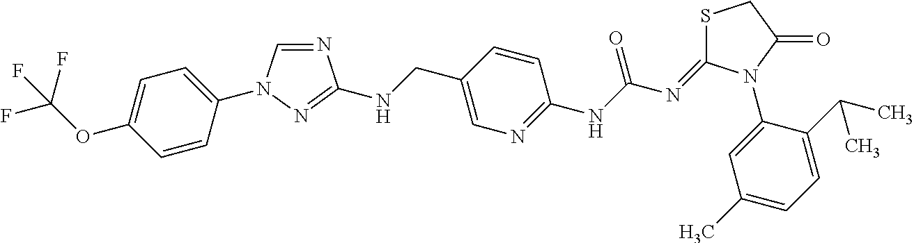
C1=CC(N2C=NC(NCC3=CN=C(NC(N=C4SCC(=O)N4C4=CC(C)=CC=C4C(C)C)=O)C=C3)=N2)=CC=C1OC(F)(F)F
